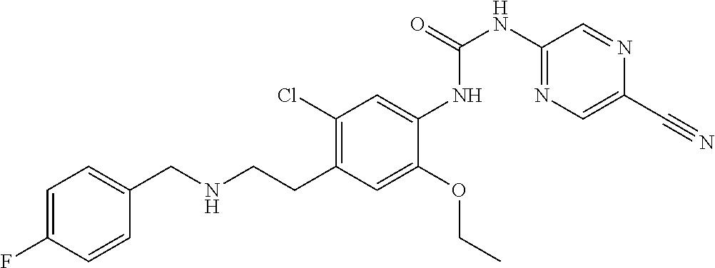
C1=C(F)C=CC(CNCCC2=C(Cl)C=C(NC(NC3=NC=C(C#N)N=C3)=O)C(OCC)=C2)=C1
